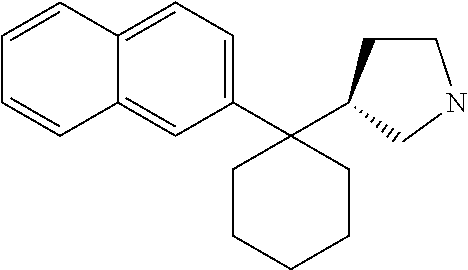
C1=CC2=CC=C(C3(C4CCNC4)CCCCC3)C=C2C=C1
